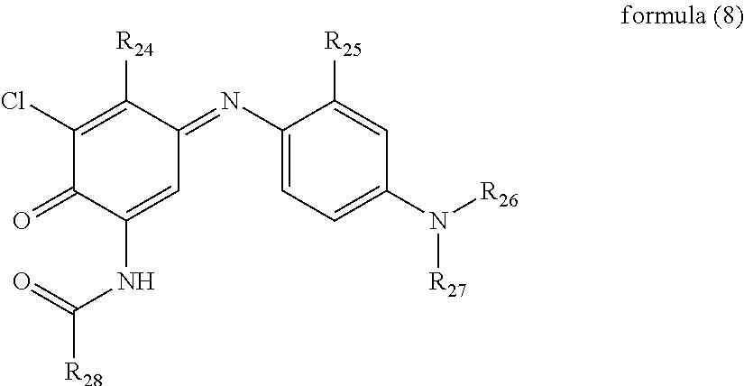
C1(N=C2C([R24])=C(Cl)C(=O)C(NC([R28])=O)=C2)=CC=C(N([R26])[R27])C=C1[R25]
